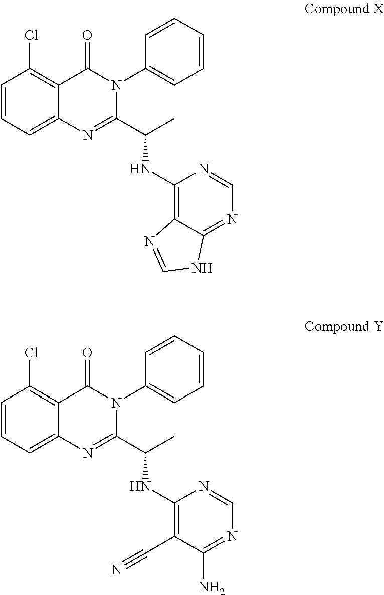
C1=CC=C2C(=C1Cl)C(=O)N(C1=CC=CC=C1)C(C(C)NC1=C3C(=NC=N1)NC=N3)=N2.C1=CC=C2C(=C1Cl)C(=O)N(C1=CC=CC=C1)C(C(C)NC1=C(C#N)C(N)=NC=N1)=N2
